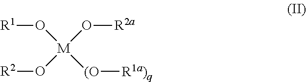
[R1]O[M](O[R2])(O[R2a])[(O][R1a)q]
